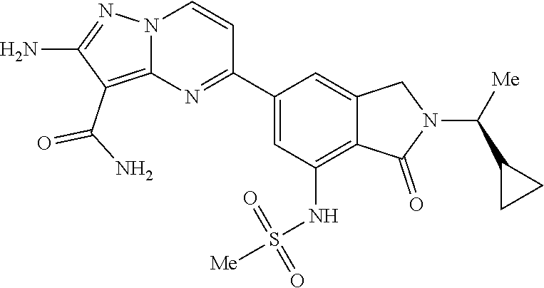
C1(N)=NN2C(=C1C(N)=O)N=C(C1=CC(NS(=O)(=O)[Me])=C3C(=C1)CN(C(C1CC1)[Me])C3=O)C=C2
